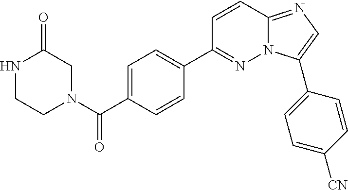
C1=C(C(=O)N2CC(=O)NCC2)C=CC(C2=NN3C(=NC=C3C3=CC=C([CN])C=C3)C=C2)=C1
